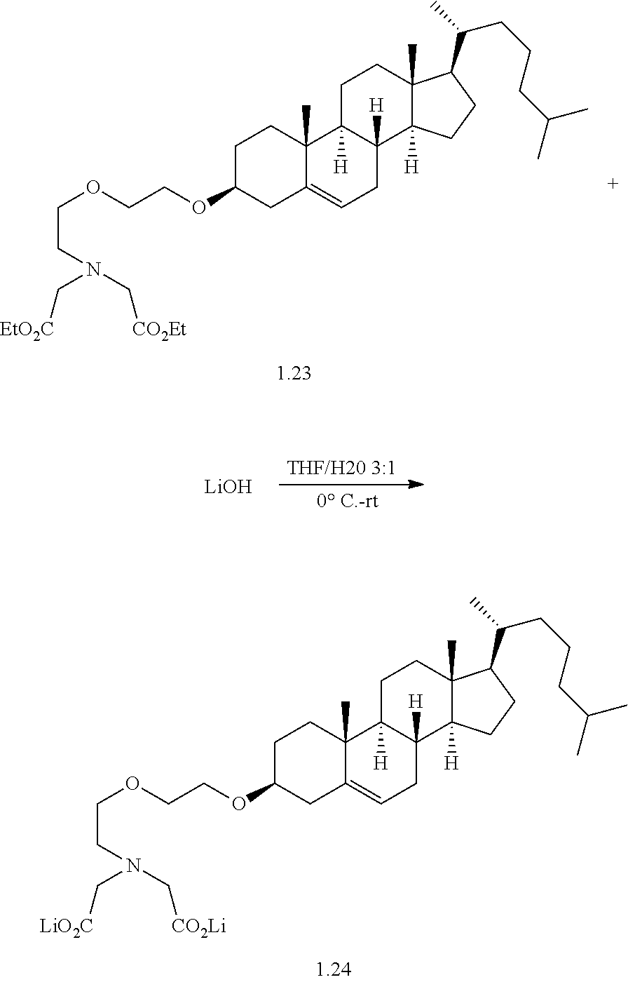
C1C(OCCOCCN(C[LiO2C])C[CO2Li])CC2=CCC3([H])C([H])(C2(C)C1)CCC1(C)C3([H])CCC1C(CCCC(C)C)C.C1C(OCCOCCN(C[EtO2C])C[CO2Et])CC2=CCC3([H])C([H])(C2(C)C1)CCC1(C)C3([H])CCC1C(CCCC(C)C)C.[LiOH]
